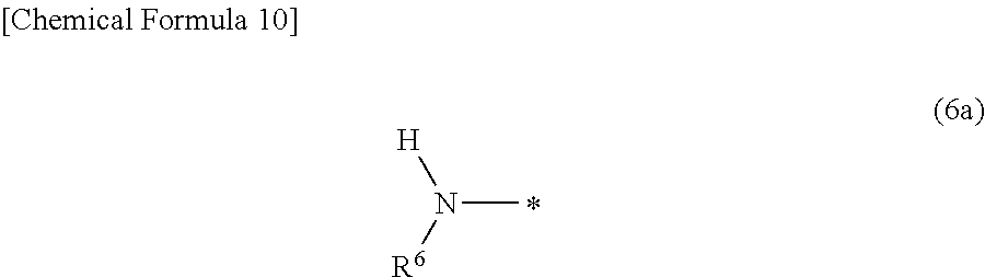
CN([R6])[H].*
